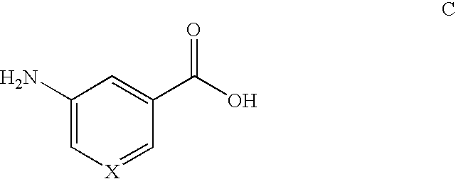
C1(N)=C[X]=CC(C(O)=O)=C1
